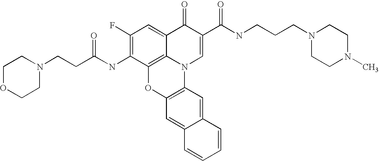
C1(F)=C(NC(CCN2CCOCC2)=O)C2=C3C(=C1)C(=O)C(C(NCCCN1CCN(C)CC1)=O)=CN3C1=C(O2)C=C2C(=C1)C=CC=C2
